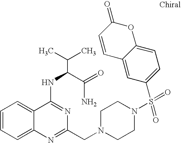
C1=CC=C2C(=C1)C(NC(C(N)=O)C(C)C)=NC(CN1CCN(S(=O)(=O)C3=CC=C4C(=C3)C=CC(=O)O4)CC1)=N2
